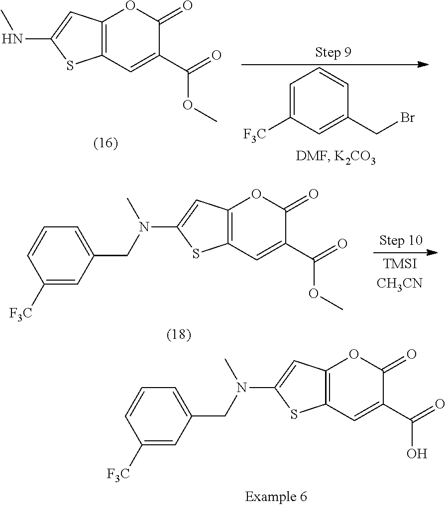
C12=C(C=C(C(=O)OC)C(=O)O1)SC(NC)=C2.C1=C([F3C])C=C(CBr)C=C1.C12=C(C=C(C(=O)O)C(=O)O1)SC(N(C)CC1=CC=CC([F3C])=C1)=C2.C12=C(C=C(C(=O)OC)C(=O)O1)SC(N(C)CC1=CC=CC([F3C])=C1)=C2
